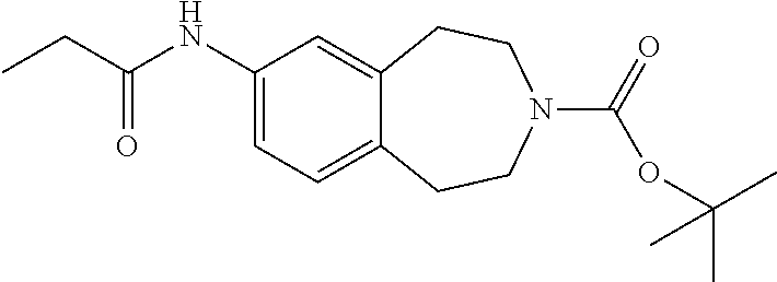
C12=CC(NC(CC)=O)=CC=C1CCN(C(=O)OC(C)(C)C)CC2
